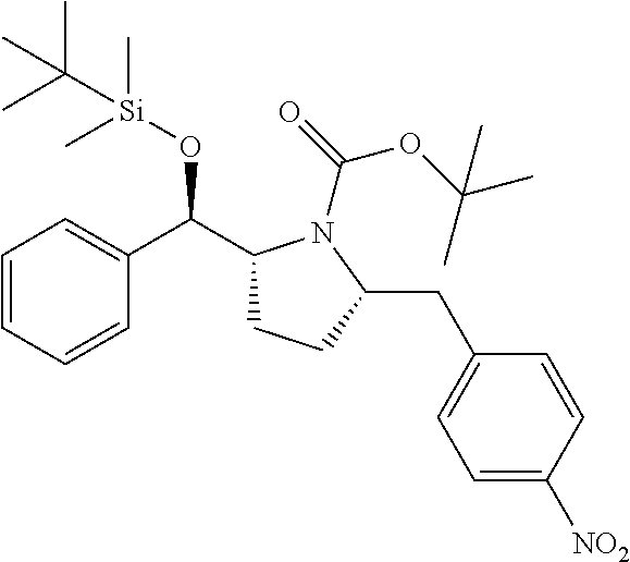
C1(C(C2=CC=CC=C2)O[Si](C)(C)C(C)(C)C)CCC(CC2=CC=C([NO2])C=C2)N1C(=O)OC(C)(C)C
